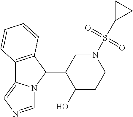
C12=C(C(C3C(O)CCN(S(C4CC4)(=O)=O)C3)N3C1=CN=C3)C=CC=C2
